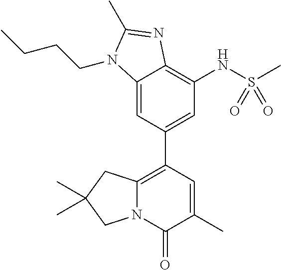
C12=CC(C3=C4N(C(=O)C(C)=C3)CC(C)(C)C4)=CC(NS(C)(=O)=O)=C1N=C(C)N2CCCC
